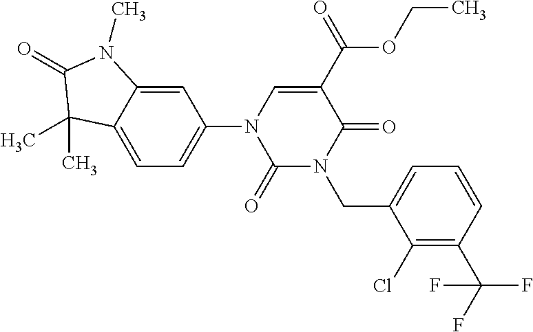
C1(=O)N(CC2=CC=CC(C(F)(F)F)=C2Cl)C(=O)C(C(OCC)=O)=CN1C1=CC=C2C(=C1)N(C)C(=O)C2(C)C
